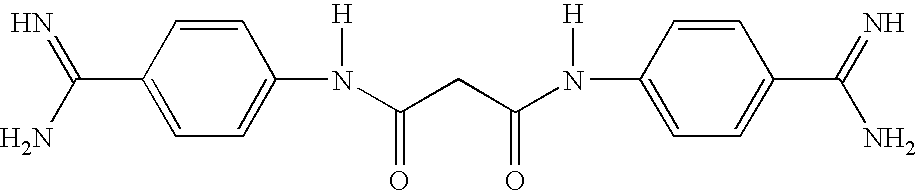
C1(C(N)=N)=CC=C(N(C(CC(N(C2=CC=C(C(=N)N)C=C2)[H])=O)=O)[H])C=C1
